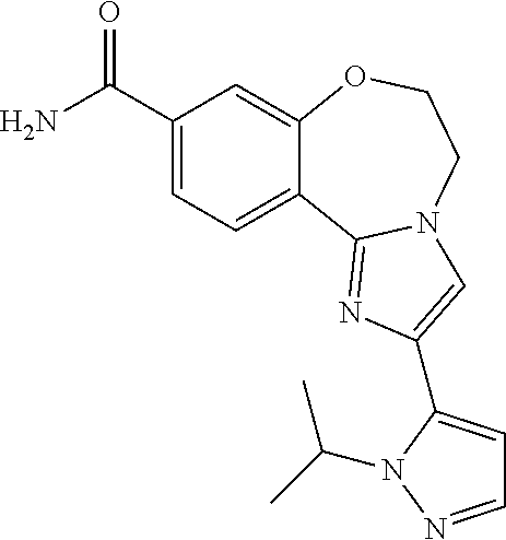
C1(C(=O)N)=CC=C2C(=C1)OCCN1C2=NC(C2=CC=NN2C(C)C)=C1
